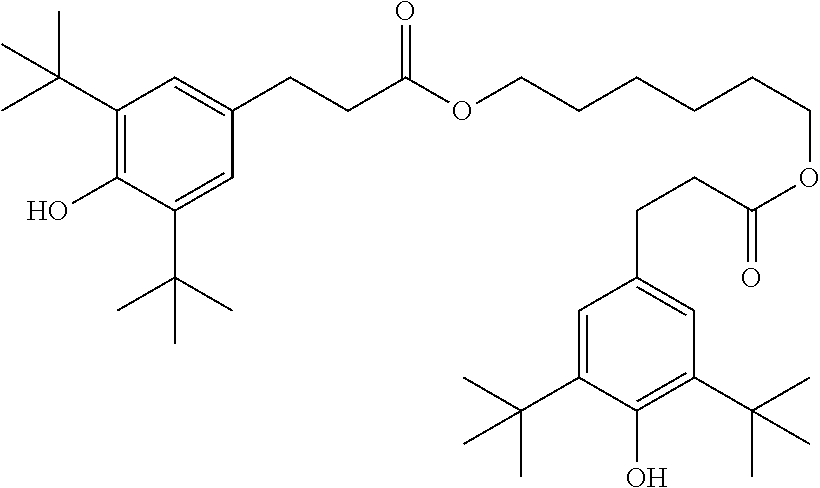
CC(C1=C(O)C(C(C)(C)C)=CC(CCC(OCCCCCCOC(=O)CCC2=CC(C(C)(C)C)=C(O)C(C(C)(C)C)=C2)=O)=C1)(C)C
